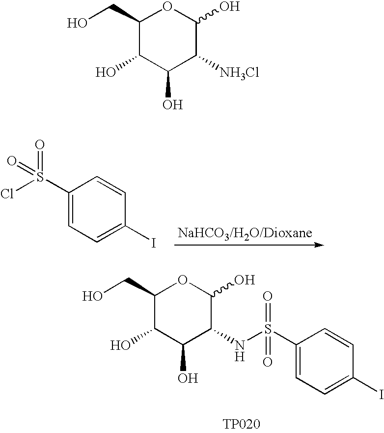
C1(S(Cl)(=O)=O)=CC=C(I)C=C1.C1(CO)C(O)C(O)C(NS(C2=CC=C(I)C=C2)(=O)=O)C(O)O1.[TP020].C1(CO)C(O)C(O)C([NH3Cl])C(O)O1
